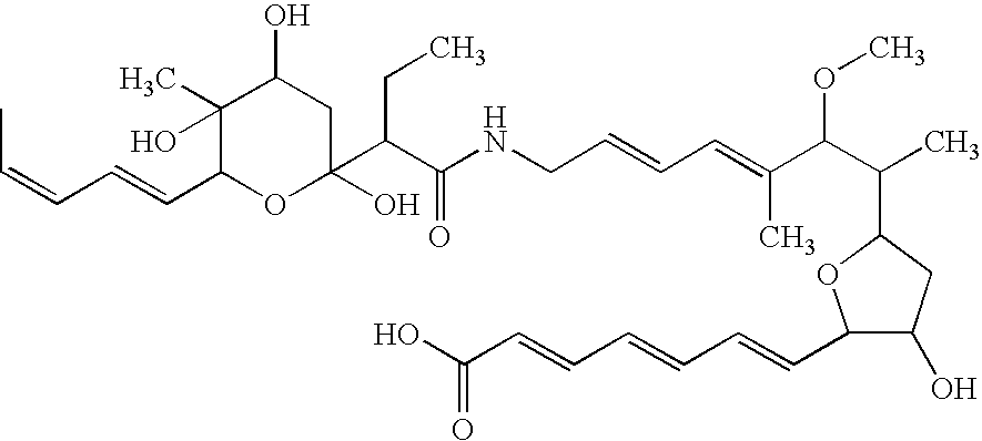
C1(O)(C)C(C=CC=CC)OC(O)(C(C(NCC=CC=C(C(C(C)C2CC(O)C(C=CC=CC=CC(O)=O)O2)OC)C)=O)CC)CC1O
